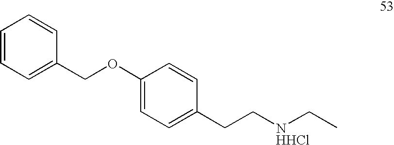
C1=CC=C(COC2=CC=C(CC[NHHCl]CC)C=C2)C=C1
